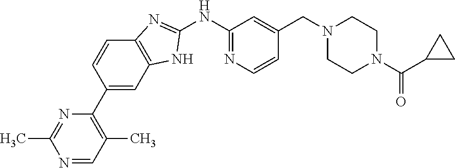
N1=CC(C)=C(C2=CC3=C(C=C2)N=C(NC2=NC=CC(CN4CCN(C(C5CC5)=O)CC4)=C2)N3)N=C1C
